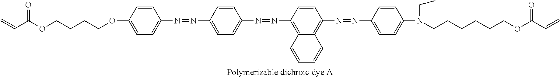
C1=CC(N=NC2=CC=C(N=NC3=C4C(=C(N=NC5=CC=C(N(CCCCCCOC(C=C)=O)CC)C=C5)C=C3)C=CC=C4)C=C2)=CC=C1OCCCCOC(C=C)=O.[Polymerizable dichroic dye A]
